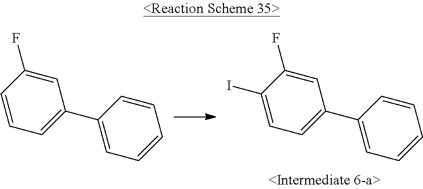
C1=C(F)C=CC=C1C1=CC=CC=C1.C1=C(F)C(I)=CC=C1C1=CC=CC=C1
